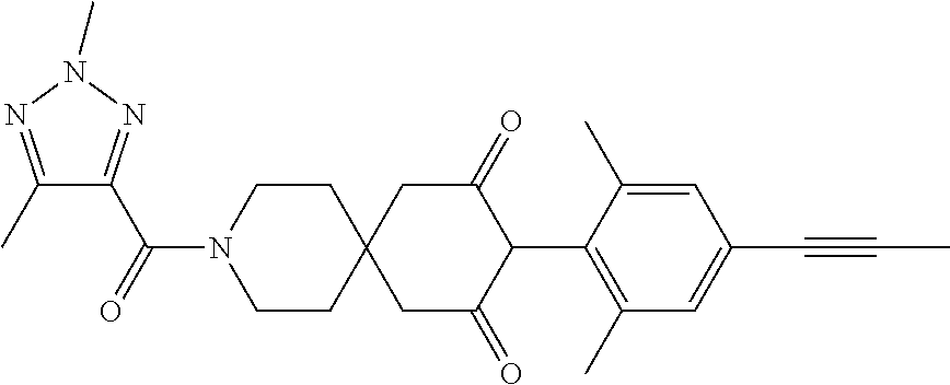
C1CN(C(=O)C2=NN(C)N=C2C)CCC12CC(=O)C(C1=C(C)C=C(C#CC)C=C1C)C(=O)C2
